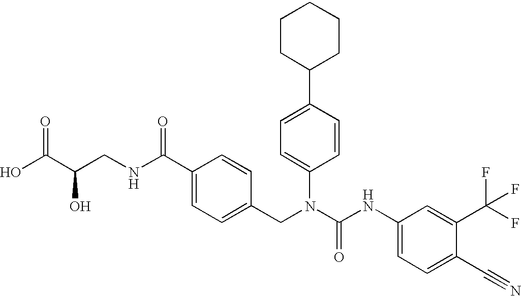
OC(C(CNC(C1=CC=C(CN(C(NC2=CC=C(C#N)C(C(F)(F)F)=C2)=O)C2=CC=C(C3CCCCC3)C=C2)C=C1)=O)O)=O
